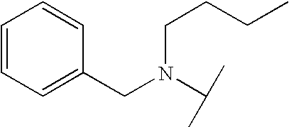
C1=CC=C(CN(CCCC)C(C)C)C=C1
